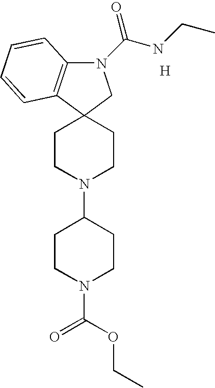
C1CN(C2CCN(C(=O)OCC)CC2)CCC12C1=C(N(C(NCC)=O)C2)C=CC=C1.[H]
